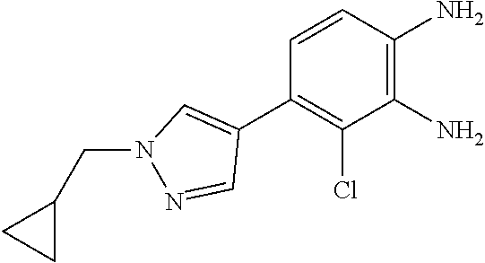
C1(C2=CN(CC3CC3)N=C2)=C(Cl)C(N)=C(N)C=C1
